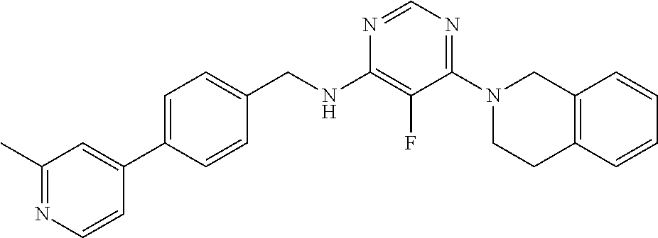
N1=CN=C(N2CCC3=C(C2)C=CC=C3)C(F)=C1NCC1=CC=C(C2=CC(C)=NC=C2)C=C1
